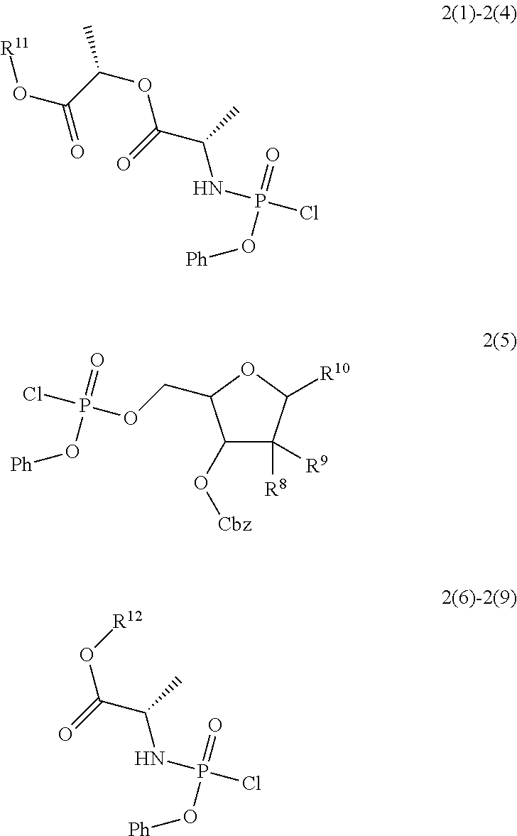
[R11]OC(=O)C(OC(C(C)NP(Cl)(=O)O[Ph])=O)C.C1(O[Cbz])C([R8])([R9])C([R10])OC1COP(Cl)(=O)O[Ph].O(C(=O)C(C)NP(Cl)(=O)O[Ph])[R12]
